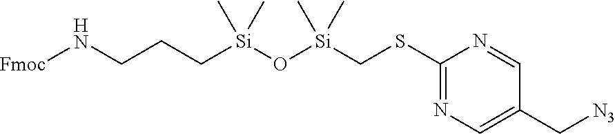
C1(SC[Si](O[Si](CCCN[Fmoc])(C)C)(C)C)=NC=C(C[N3])C=N1
